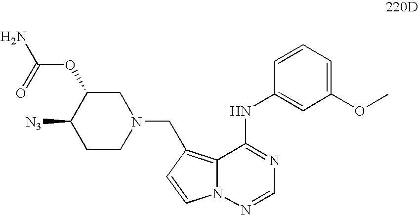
C1(OC)=CC=CC(NC2=NC=NN3C2=C(CN2CC(OC(N)=O)C([N3])CC2)C=C3)=C1
